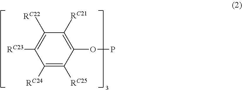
C1([RC22])=C([RC23])C([RC24])=C([RC25])C(OP)=C1[RC21]
